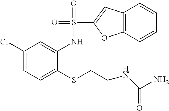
C1(Cl)=CC=C(SCCNC(N)=O)C(NS(=O)(=O)C2=CC3=C(O2)C=CC=C3)=C1
